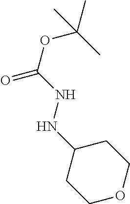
O(C(C)(C)C)C(NNC1CCOCC1)=O
